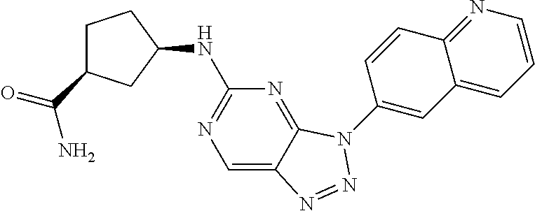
C1=C2C(=NC(NC3CCC(C(=O)N)C3)=N1)N(C1=CC3=CC=CN=C3C=C1)N=N2
